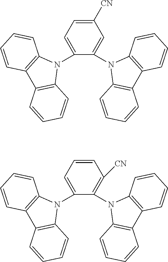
C1(N2C3=C(C4=C2C=CC=C4)C=CC=C3)=CC=C([CN])C=C1N1C2=C(C3=C1C=CC=C3)C=CC=C2.C1(N2C3=C(C4=C2C=CC=C4)C=CC=C3)=CC=CC([CN])=C1N1C2=C(C3=C1C=CC=C3)C=CC=C2
